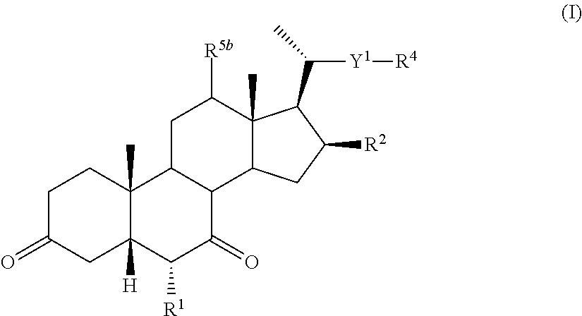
C1C(=O)CC2([H])C(C)(C1)C1C(C(=O)C2[R1])C2C(C)(C([R5b])C1)C(C(C)[Y1][R4])C([R2])C2
